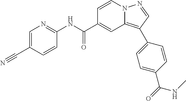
C1=CN2C(=C(C3=CC=C(C(=O)NC)C=C3)C=N2)C=C1C(NC1=NC=C(C#N)C=C1)=O
